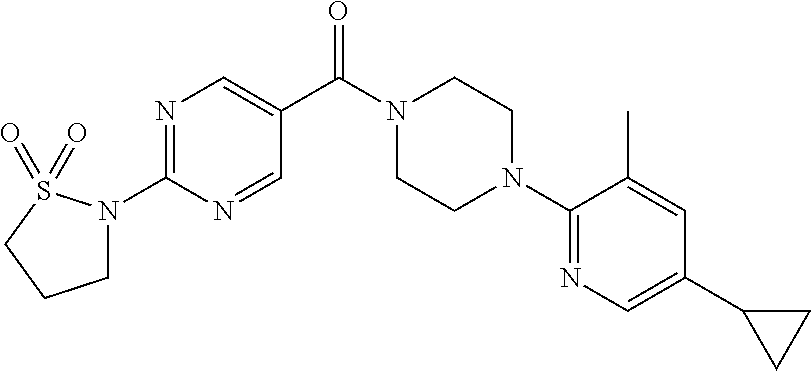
N1=C(N2CCCS2(=O)=O)N=CC(C(N2CCN(C3=NC=C(C4CC4)C=C3C)CC2)=O)=C1
